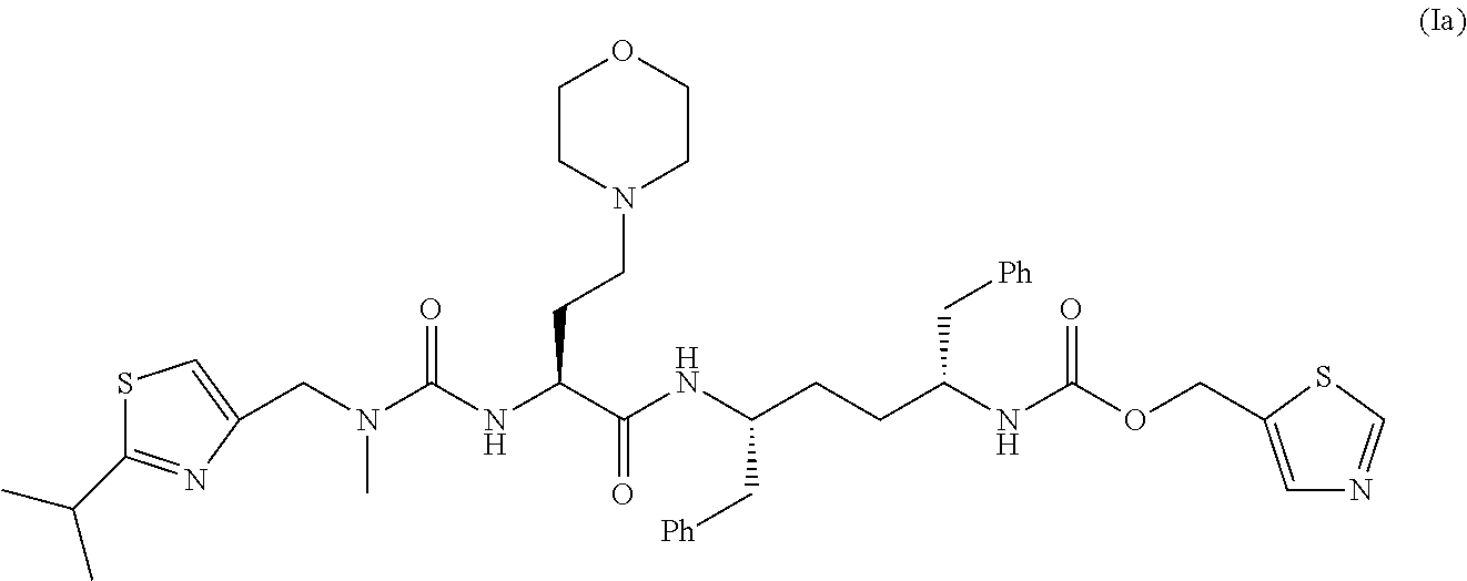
C(N(C(NC(C(NC(CCC(NC(OCC1=CN=CS1)=O)C[Ph])C[Ph])=O)CCN1CCOCC1)=O)C)C1=CSC(C(C)C)=N1
